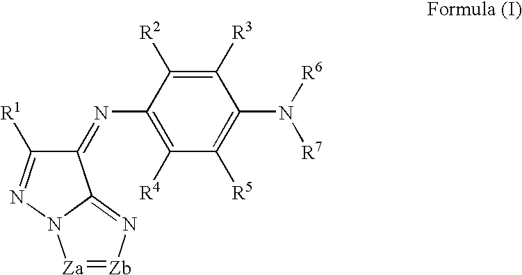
C1(=NC2=C([R4])C([R5])=C(N([R6])[R7])C([R3])=C2[R2])C([R1])=NN2C1=N[Zb]=[Za]2
